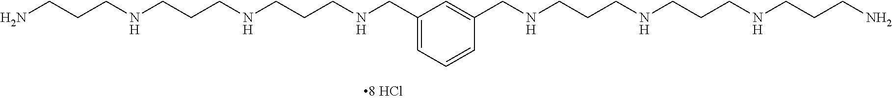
C1(CNCCCNCCCNCCCN)=CC=CC(CNCCCNCCCNCCCN)=C1
